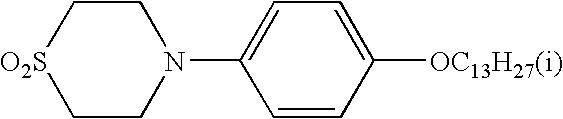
C1C[O2S]CCN1C1=CC=C([OC13H27(i)])C=C1
